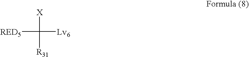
[X]C([Lv6])([R31])[RED5]
